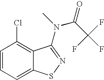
C1=CC=C2C(=C1Cl)C(N(C)C(C(F)(F)F)=O)=NS2
